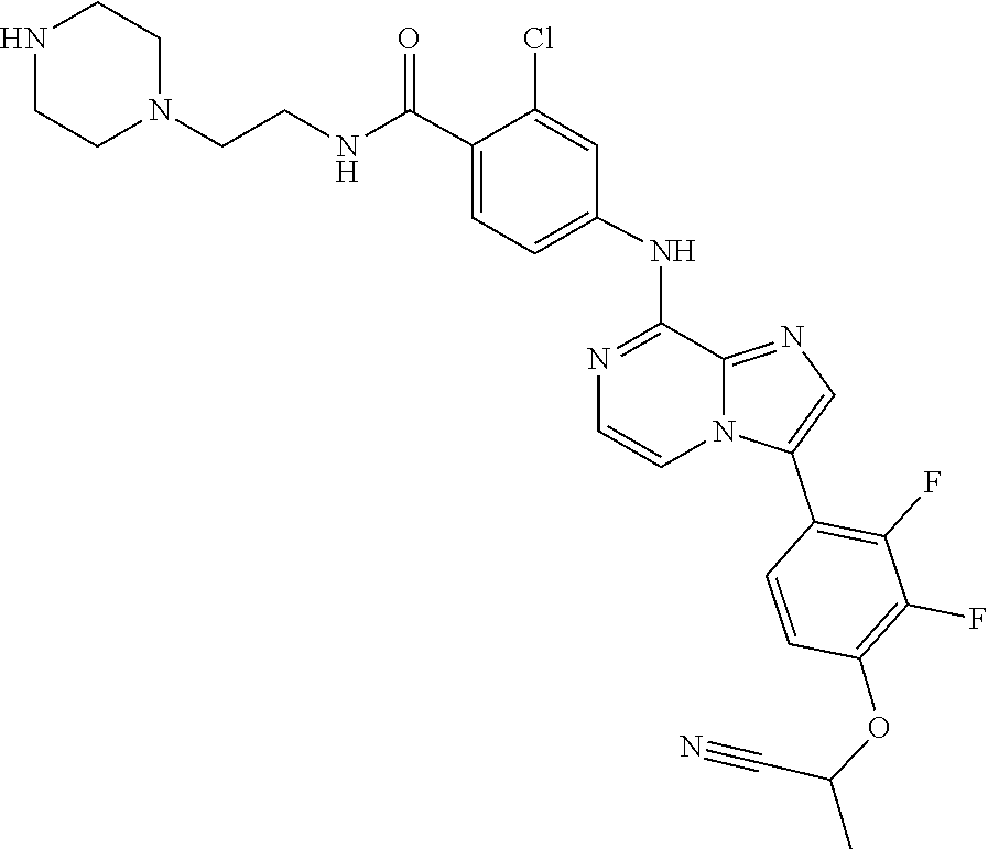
C1=C(C(NCCN2CCNCC2)=O)C(Cl)=CC(NC2=NC=CN3C2=NC=C3C2=C(F)C(F)=C(OC(C)C#N)C=C2)=C1
